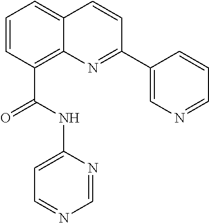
C1=CC(C(NC2=CC=NC=N2)=O)=C2C(=C1)C=CC(C1=CN=CC=C1)=N2
